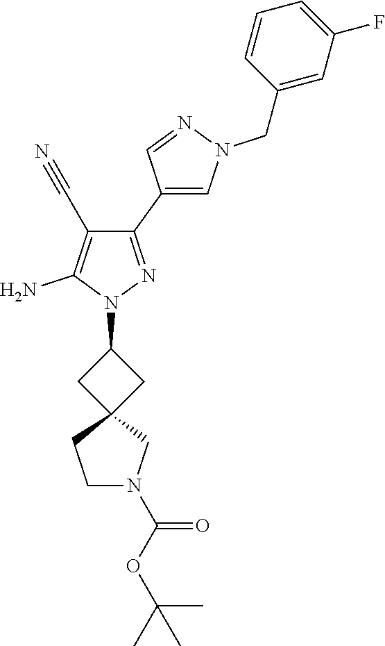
C1(C2=CN(CC3=CC(F)=CC=C3)N=C2)=NN(C2CC3(C2)CCN(C(OC(C)(C)C)=O)C3)C(N)=C1C#N
